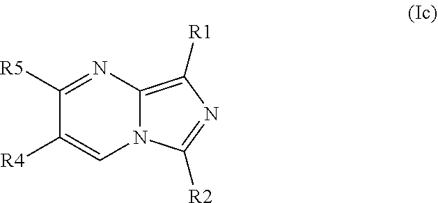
C1([R5])=NC2=C([R1])N=C([R2])N2C=C1[R4]
